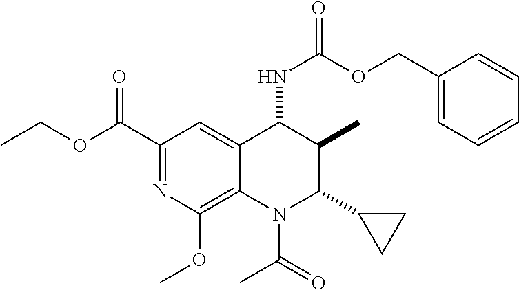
C(OC(=O)C1=NC(OC)=C2C(=C1)C(NC(OCC1=CC=CC=C1)=O)C(C)C(C1CC1)N2C(=O)C)C
